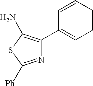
N1=C([Ph])SC(N)=C1C1=CC=CC=C1
